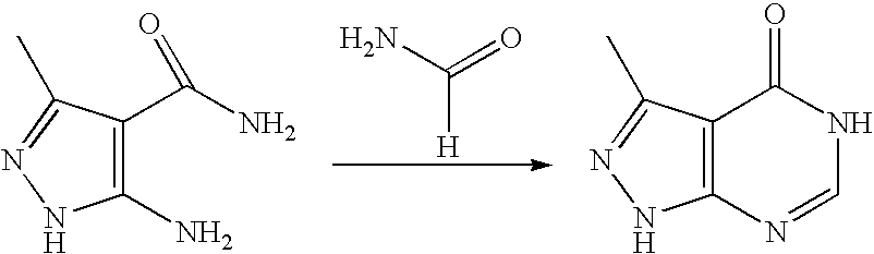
C1(N)=C(C(N)=O)C(C)=NN1.NC(=O)[H].C12=C(C(C)=NN1)C(=O)NC=N2
